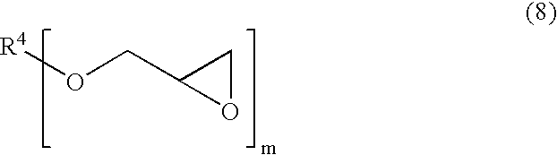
[R4]OCC1OC1
